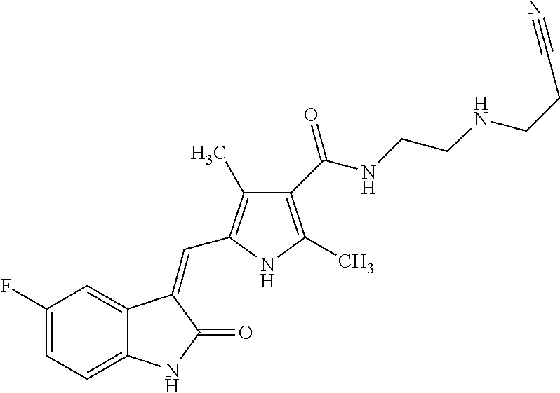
C1(F)=CC=C2C(=C1)C(=CC1=C(C)C(C(NCCNCCC#N)=O)=C(C)N1)C(=O)N2
